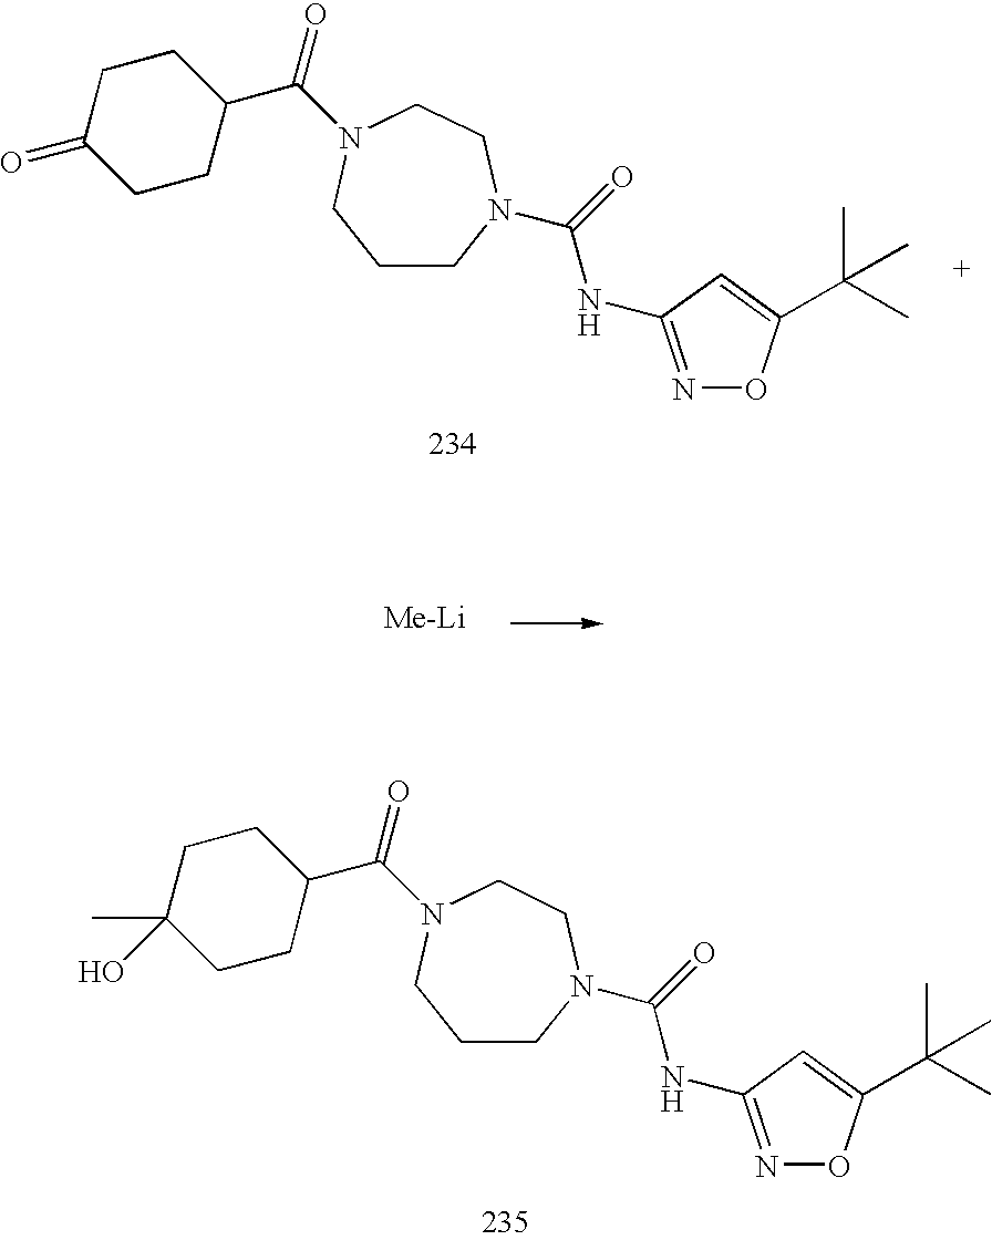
C1CN(C(=O)NC2=NOC(C(C)(C)C)=C2)CCN(C(=O)C2CCC(=O)CC2)C1.C1CN(C(=O)NC2=NOC(C(C)(C)C)=C2)CCN(C(=O)C2CCC(C)(O)CC2)C1
